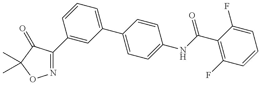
N1=C(C2=CC(C3=CC=C(NC(=O)C4=C(F)C=CC=C4F)C=C3)=CC=C2)C(=O)C(C)(C)O1
